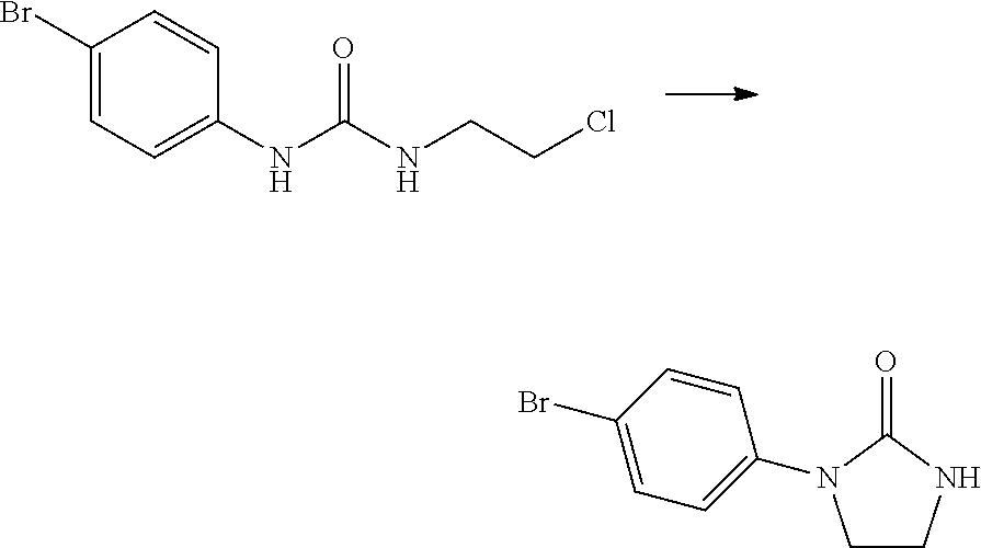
C1(Br)=CC=C(NC(NCCCl)=O)C=C1.C1(Br)=CC=C(N2CCNC2=O)C=C1
